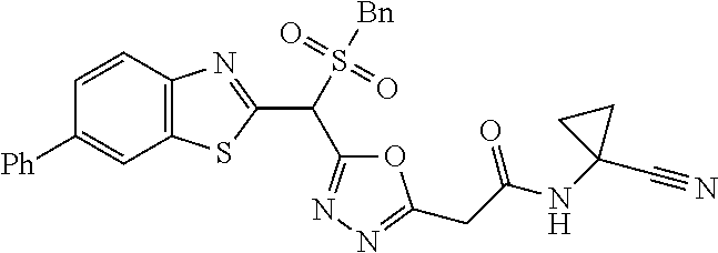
C1=CC2=C(C=C1[Ph])SC(C(C1=NN=C(CC(NC3(C#N)CC3)=O)O1)S(=O)(=O)[Bn])=N2
